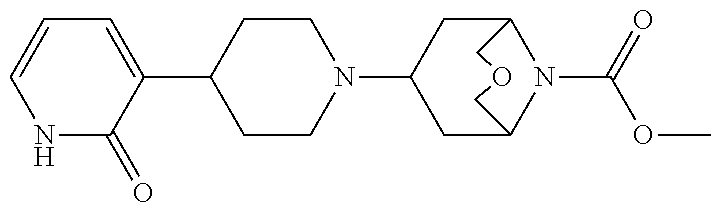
C1CN(C2CC3N(C(=O)OC)C(C2)COC3)CCC1C1=CC=CNC1=O
